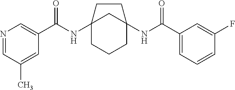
C12(NC(C3=CN=CC(C)=C3)=O)CCCC(NC(C3=CC=CC(F)=C3)=O)(C1)CC2
